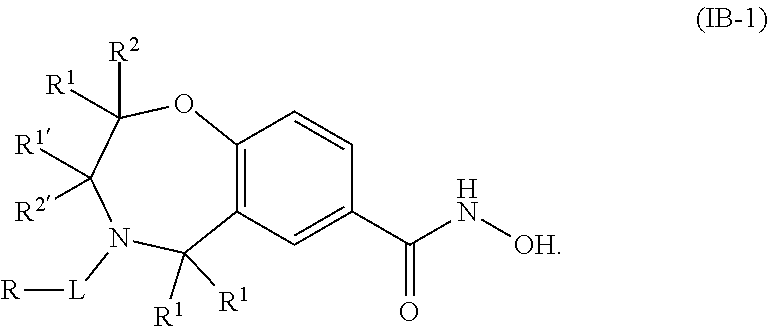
N1([L][R])C([R1])([R1])C2=C(OC([R2])([R1])C1([R1])[R2])C=CC(C(N[OH])=O)=C2
